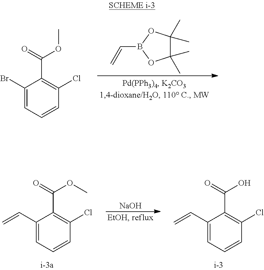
C1(C)(C)C(C)(C)OB(C=C)O1.C1(Br)=CC=CC(Cl)=C1C(=O)OC.C1(C=C)=CC=CC(Cl)=C1C(=O)O.C1(C=C)=CC=CC(Cl)=C1C(=O)OC.[NaOH]
